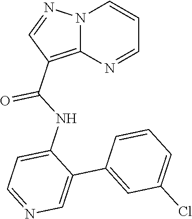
N12C(=C(C(NC3=CC=NC=C3C3=CC(Cl)=CC=C3)=O)C=N1)N=CC=C2
